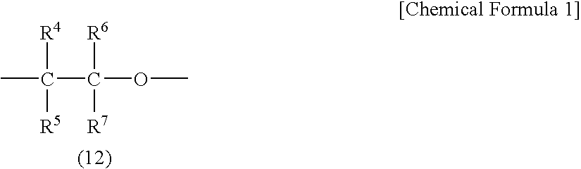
CC([R4])([R5])C(OC)([R6])[R7]
